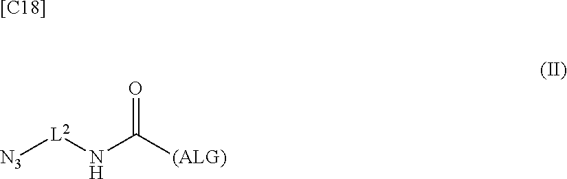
[[C18]].[N3][L2]NC([(ALG)])=O
